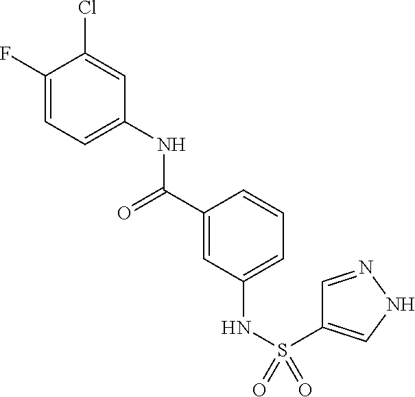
C1(F)=CC=C(NC(C2=CC(NS(=O)(=O)C3=CNN=C3)=CC=C2)=O)C=C1Cl
